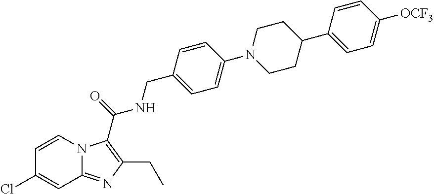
C1=C(Cl)C=CN2C1=NC(CC)=C2C(NCC1=CC=C(N2CCC(C3=CC=C([OCF3])C=C3)CC2)C=C1)=O
